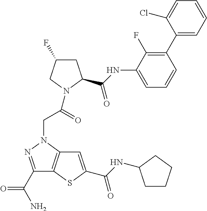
C1(C(N)=O)=NN(CC(=O)N2CC(F)CC2C(NC2=CC=CC(C3=CC=CC=C3Cl)=C2F)=O)C2=C1SC(C(=O)NC1CCCC1)=C2
